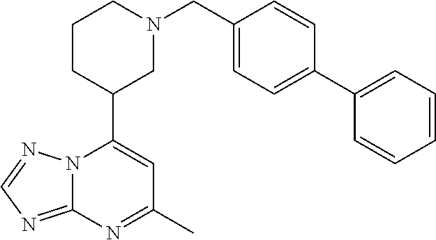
N12C(=NC=N1)N=C(C)C=C2C1CN(CC2=CC=C(C3=CC=CC=C3)C=C2)CCC1
